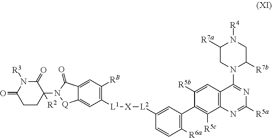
C1([R5b])=CC2=C(C([R5c])=C1C1=C([R6a])C=CC([L2][X][L1]C3=C([RB])C=C4C(=C3)[Q]N(C3([R2])C(=O)N([R3])C(=O)CC3)C4=O)=C1)N=C([R5a])N=C2N1C([R7b])CN([R4])C([R7a])C1
